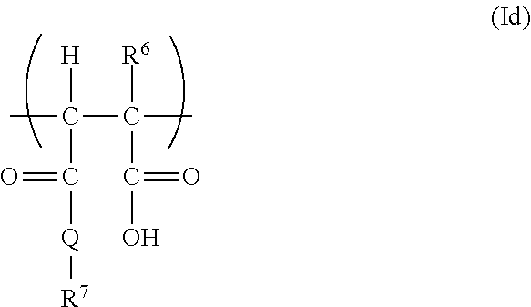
CC(C(C)([R6])C(O)=O)([H])C([Q][R7])=O
